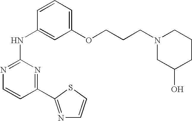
N1=C(NC2=CC(OCCCN3CC(O)CCC3)=CC=C2)N=C(C2=NC=CS2)C=C1
